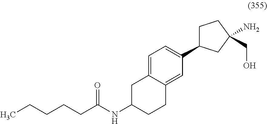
N(C1CCC2=CC(C3CCC(CO)(N)C3)=CC=C2C1)C(CCCCC)=O
